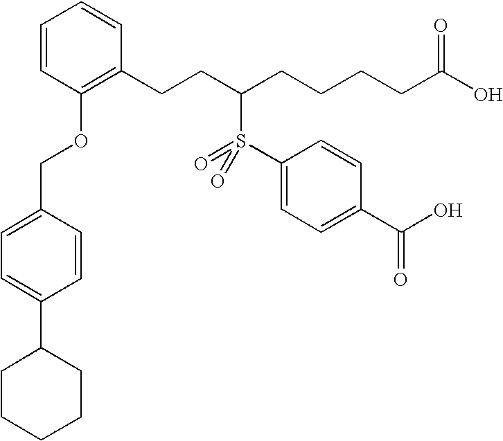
C1=CC(OCC2=CC=C(C3CCCCC3)C=C2)=C(CCC(CCCCC(O)=O)S(C2=CC=C(C(O)=O)C=C2)(=O)=O)C=C1
